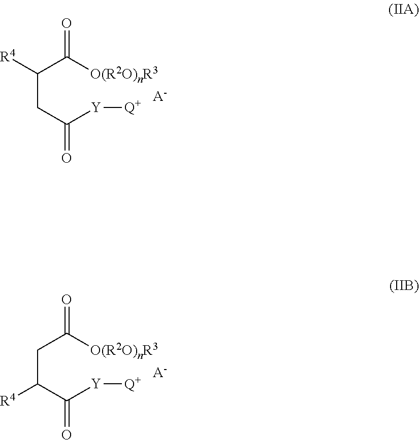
C(CC([Y][Q+])=O)(C([O(R2O)nR3])=O)[R4].[A-].C(C(C([Y][Q+])=O)[R4])C([O(R2O)nR3])=O.[A-]
